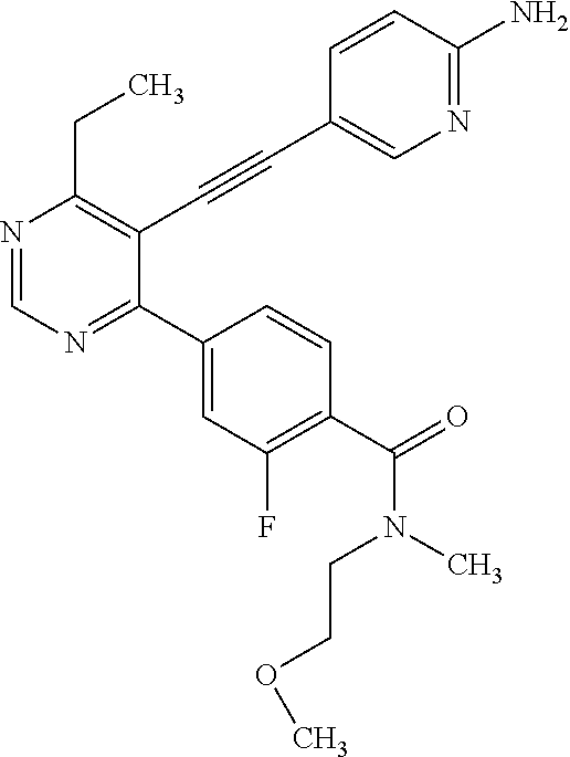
N1=CN=C(C2=CC(F)=C(C(=O)N(C)CCOC)C=C2)C(C#CC2=CN=C(N)C=C2)=C1CC
